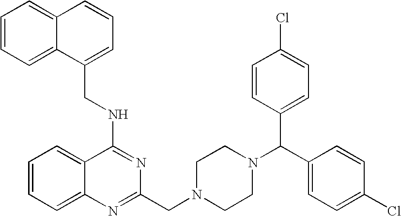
C1=CC=C2C(=C1)C(NCC1=CC=CC3=CC=CC=C31)=NC(CN1CCN(C(C3=CC=C(Cl)C=C3)C3=CC=C(Cl)C=C3)CC1)=N2
